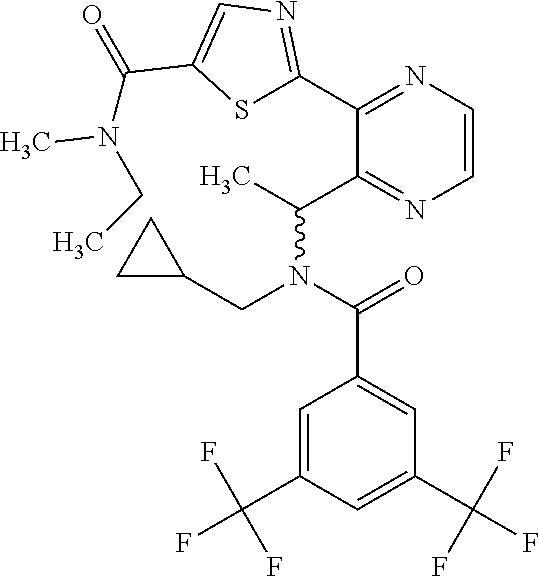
S1C(C2=NC=CN=C2C(C)N(C(=O)C2=CC(C(F)(F)F)=CC(C(F)(F)F)=C2)CC2CC2)=NC=C1C(=O)N(CC)C
